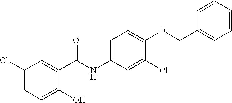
C1(Cl)=CC=C(O)C(C(NC2=CC=C(OCC3=CC=CC=C3)C(Cl)=C2)=O)=C1
